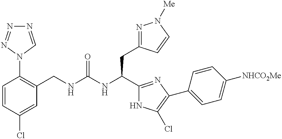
C1=CC(Cl)=CC(CNC(NC(C2=NC(C3=CC=C([NHCO2Me])C=C3)=C(Cl)N2)CC2=NN([Me])C=C2)=O)=C1N1C=NN=N1
